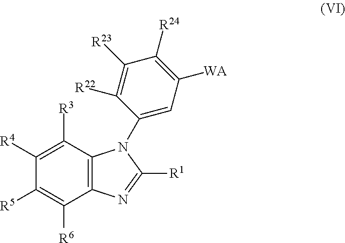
C1([R4])=C([R3])C2=C(C([R6])=C1[R5])N=C([R1])N2C1=CC([WA])=C([R24])C([R23])=C1[R22]
